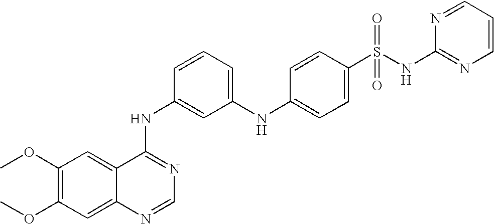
C12=CC(OC)=C(OC)C=C1N=CN=C2NC1=CC(NC2=CC=C(S(NC3=NC=CC=N3)(=O)=O)C=C2)=CC=C1
